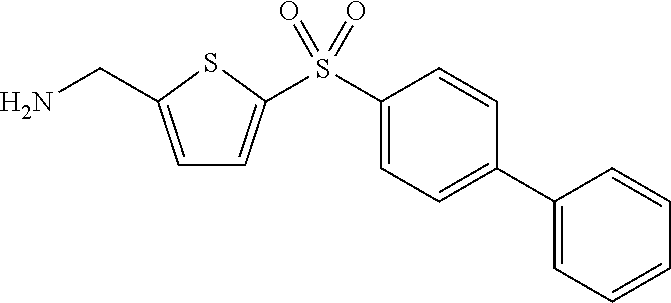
C1=C(CN)SC(S(C2=CC=C(C3=CC=CC=C3)C=C2)(=O)=O)=C1
